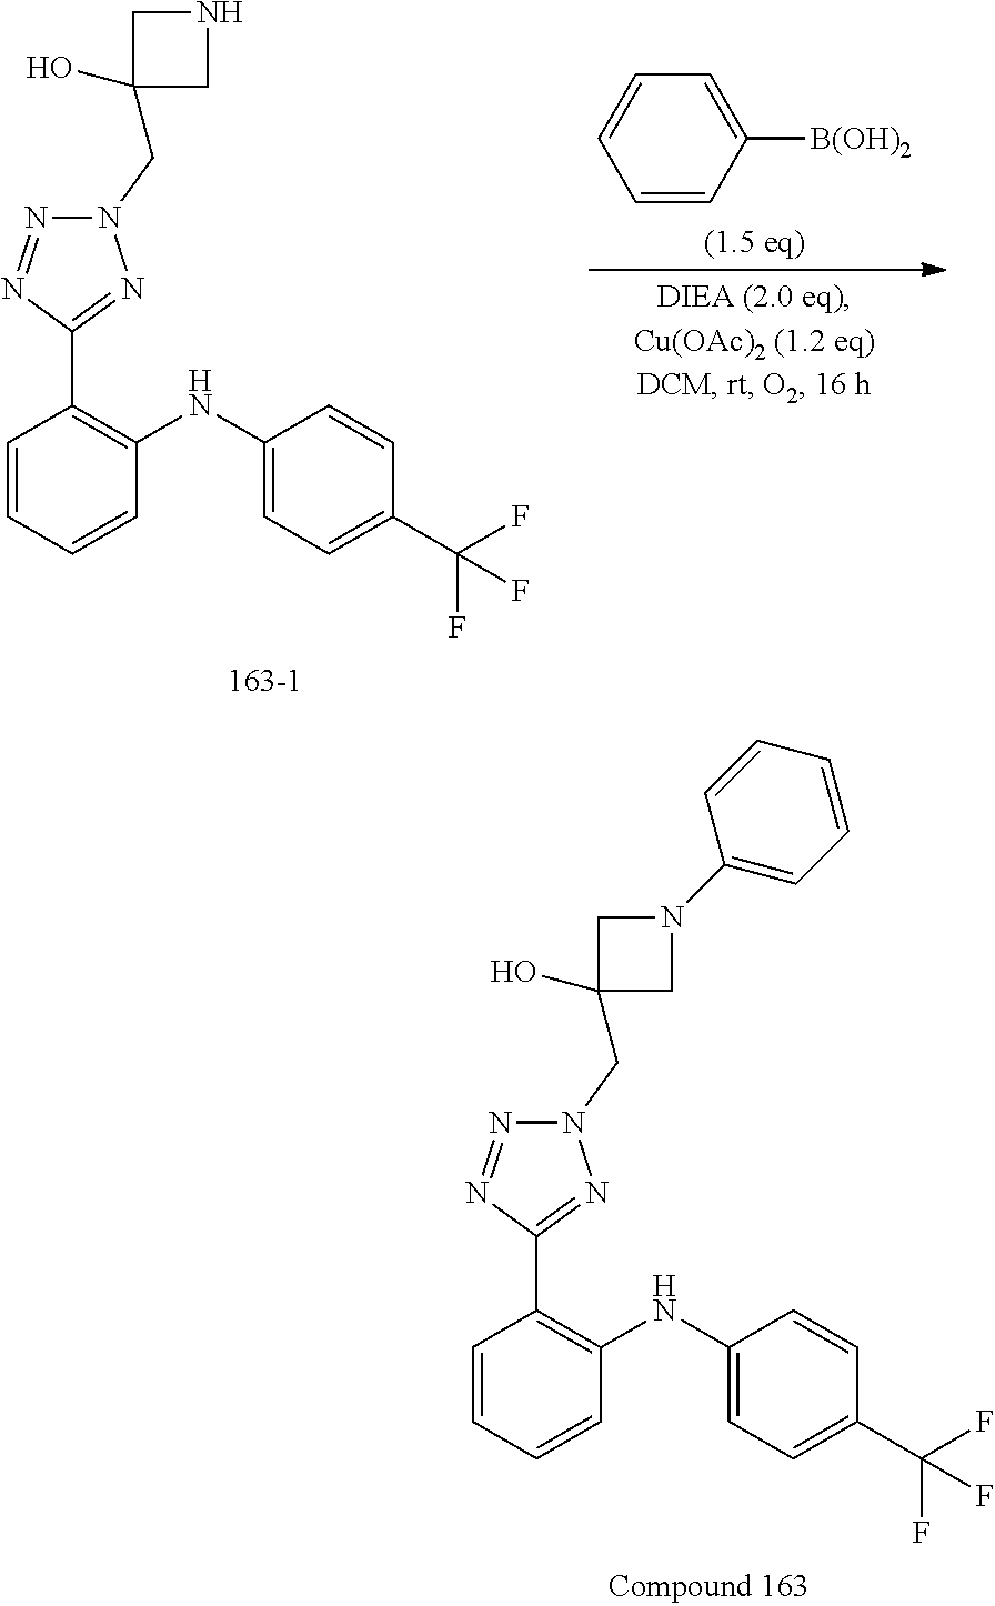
C1=CC=CC(NC2=CC=C(C(F)(F)F)C=C2)=C1C1=NN(CC2(O)CN(C3=CC=CC=C3)C2)N=N1.C1=CC=CC(NC2=CC=C(C(F)(F)F)C=C2)=C1C1=NN(CC2(O)CNC2)N=N1.C1=CC=CC([B(OH)2])=C1
